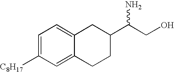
C1=C([C8H17])C=C2C(=C1)CC(C(N)CO)CC2
